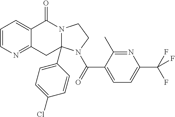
C1=CN=C2C(=C1)C(=O)N1CCN(C(C3=CC=C(C(F)(F)F)N=C3C)=O)C1(C1=CC=C(Cl)C=C1)C2
